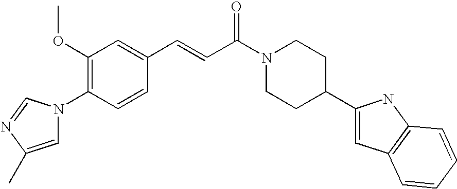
C1(OC)=C(N2C=C(C)N=C2)C=CC(C=CC(N2CCC(C3=CC4=C(N3)C=CC=C4)CC2)=O)=C1
